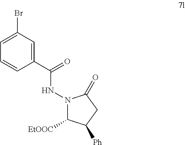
C1=C(Br)C=C(C(=O)NN2C([EtOOC])C([Ph])CC2=O)C=C1
